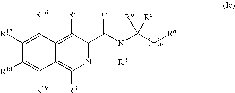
N1=C(C(N(C(C[Ra])([Rc])[Rb])[Rd])=O)C([Re])=C2C(=C1[R3])C([R19])=C([R18])C([R17])=C2[R16]
